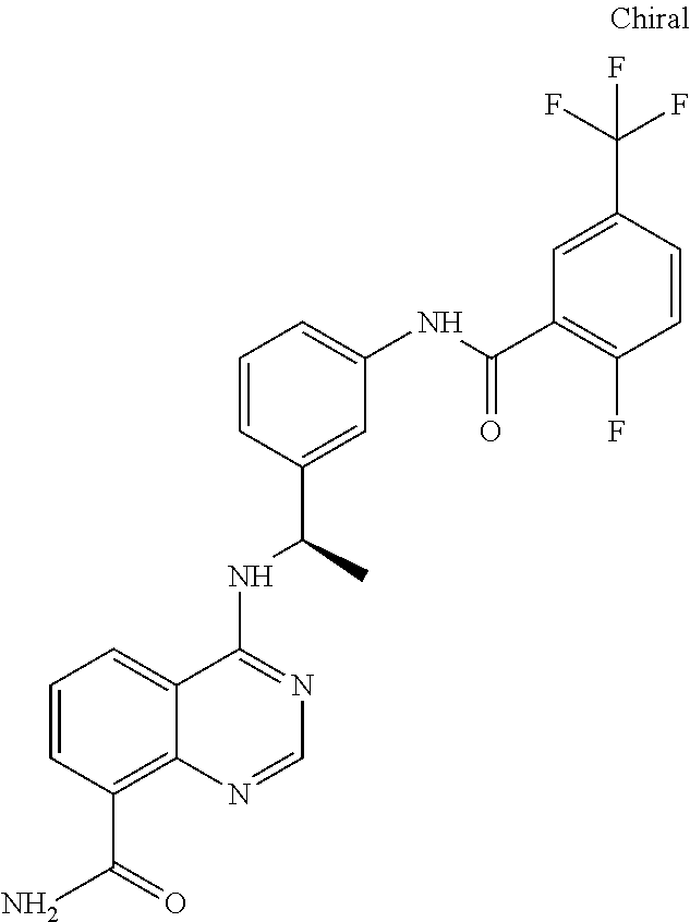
C1=CC(C(C)NC2=NC=NC3=C(C(=O)N)C=CC=C23)=CC(NC(C2=C(F)C=CC(C(F)(F)F)=C2)=O)=C1
